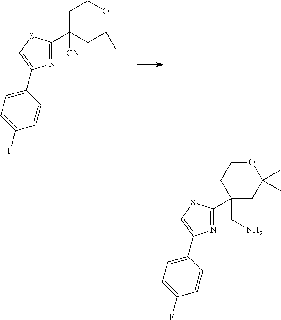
C1(C2=NC(C3=CC=C(F)C=C3)=CS2)([CN])CCOC(C)(C)C1.C1(C2=NC(C3=CC=C(F)C=C3)=CS2)(CN)CCOC(C)(C)C1
